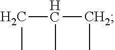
C(C(CC)C)C
